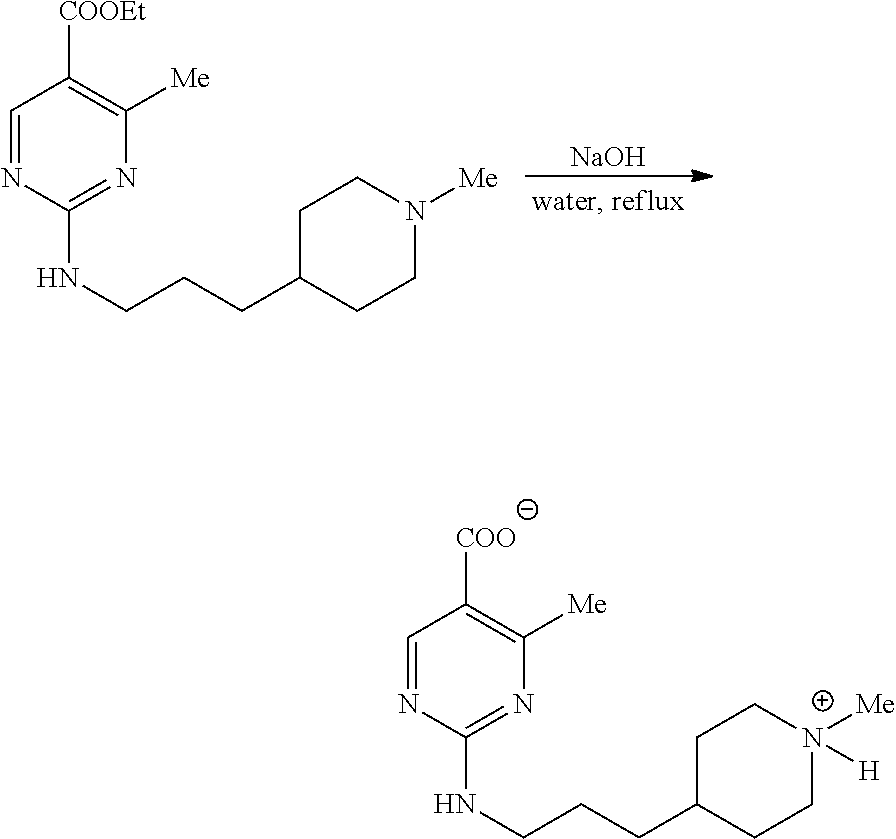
C1=NC(NCCCC2CCN([Me])CC2)=NC([Me])=C1[COOEt].[NaOH].C1=NC(NCCCC2CC[N+]([Me])([H])CC2)=NC([Me])=C1[COO]
